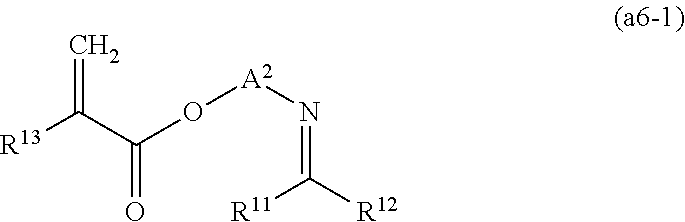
[R13]C(C(O[A2]N=C([R12])[R11])=O)=C
